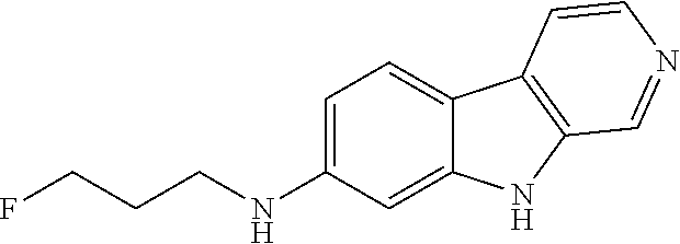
N(C1=CC=C2C(=C1)NC1=C2C=CN=C1)CCCF
